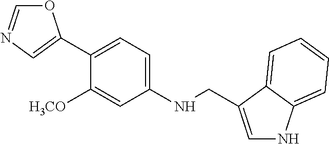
C1(C2=CN=CO2)=CC=C(NCC2=CNC3=CC=CC=C32)C=C1[H3CO]
